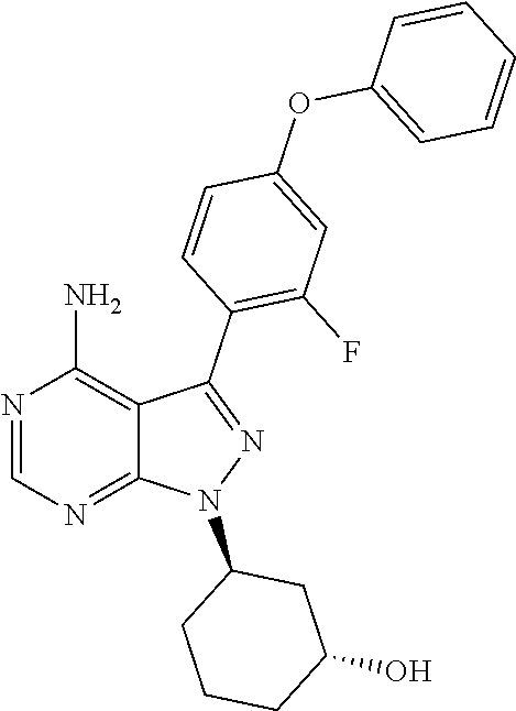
N1(C2CCCC(O)C2)N=C(C2=C(F)C=C(OC3=CC=CC=C3)C=C2)C2=C(N)N=CN=C12
